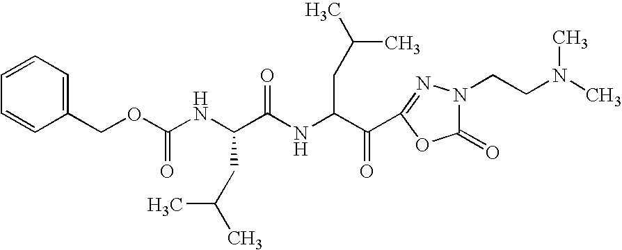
C1=CC=C(COC(NC(C(NC(CC(C)C)C(=O)C2=NN(CCN(C)C)C(=O)O2)=O)CC(C)C)=O)C=C1
